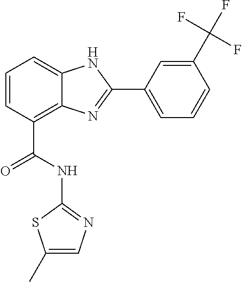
C1=CC(C(=O)NC2=NC=C(C)S2)=C2C(=C1)NC(C1=CC=CC(C(F)(F)F)=C1)=N2
